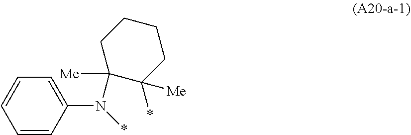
C1=CC(N(C2([Me])C([Me])(*)CCCC2)*)=CC=C1
